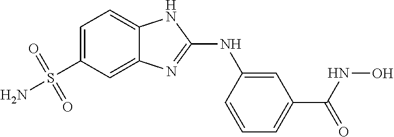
C1=C(S(N)(=O)=O)C=C2C(=C1)NC(NC1=CC(C(NO)=O)=CC=C1)=N2
